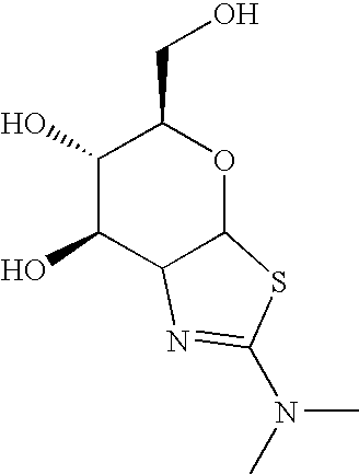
C1(O)C(O)C2C(OC1CO)SC(N(C)C)=N2
